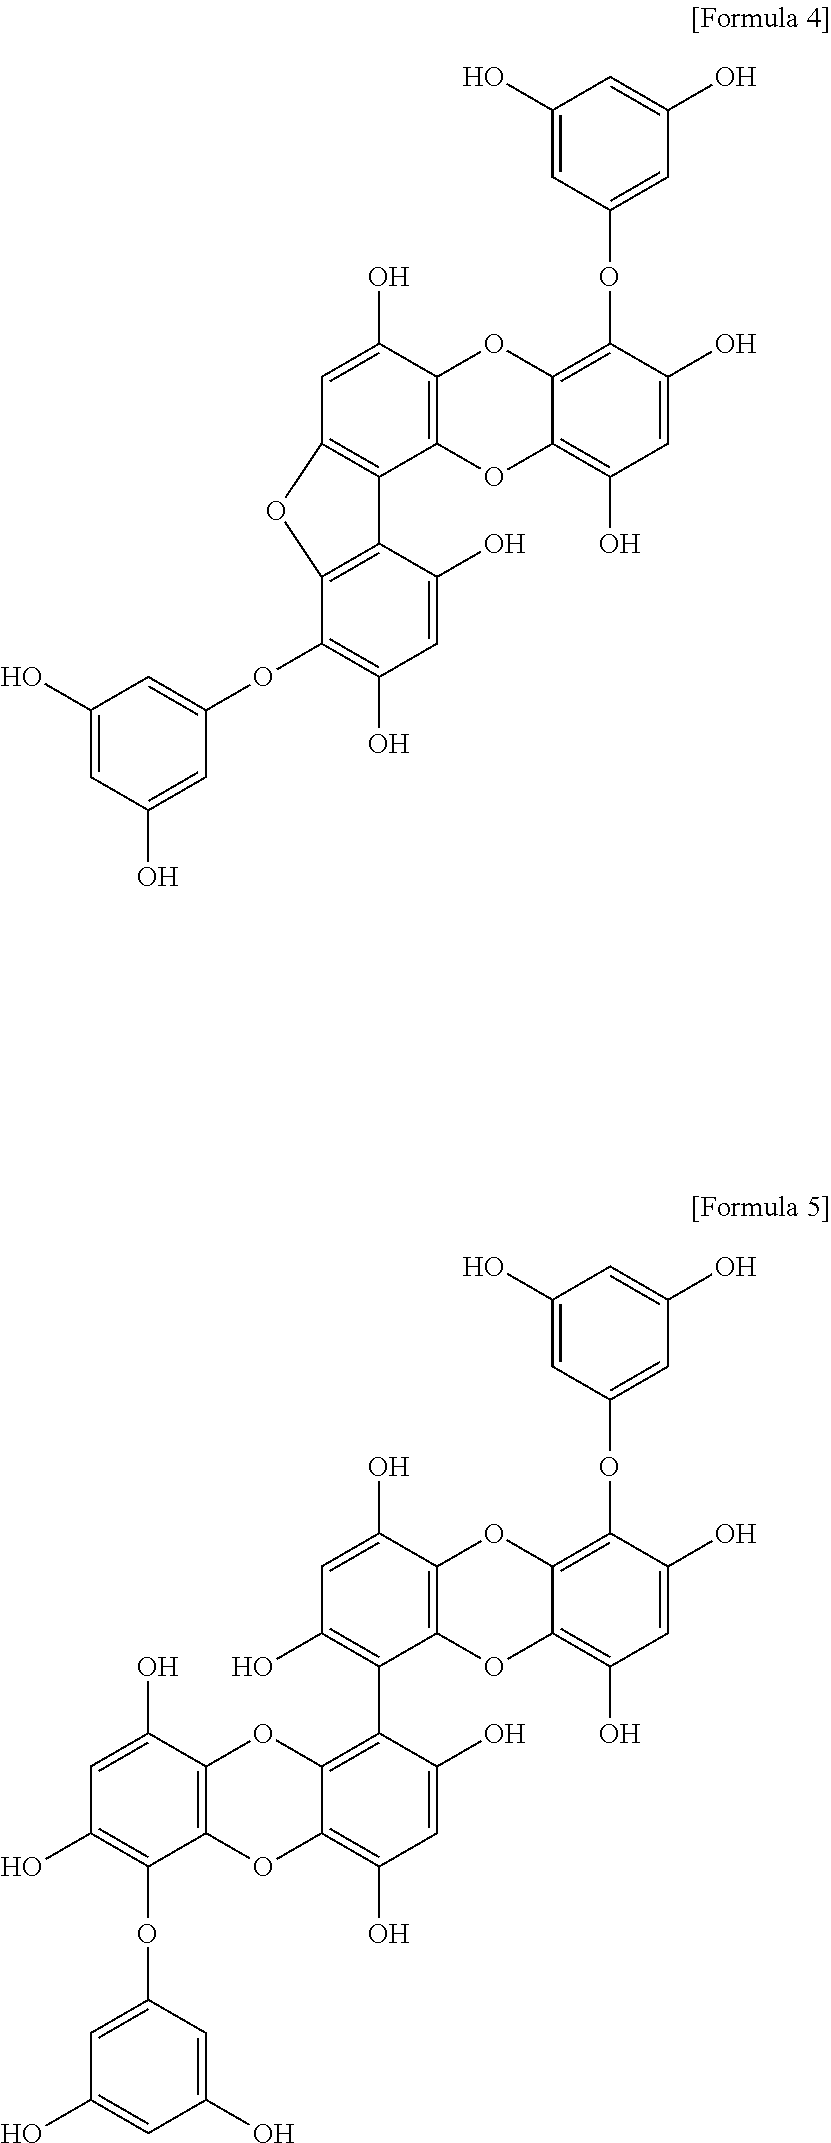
C1(O)=CC(OC2=C3C(=C(O)C=C2O)OC2=C(O3)C(O)=CC3=C2C2=C(C(OC4=CC(O)=CC(O)=C4)=C(O)C=C2O)O3)=CC(O)=C1.C1(O)=CC(OC2=C3C(=C(O)C=C2O)OC2=C(O3)C(O)=CC(O)=C2C2=C3C(=C(O)C=C2O)OC2=C(O3)C(O)=CC(O)=C2OC2=CC(O)=CC(O)=C2)=CC(O)=C1
